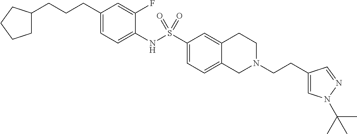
C1(CCCC2CCCC2)=CC=C(NS(C2=CC=C3C(=C2)CCN(CCC2=CN(C(C)(C)C)N=C2)C3)(=O)=O)C(F)=C1
